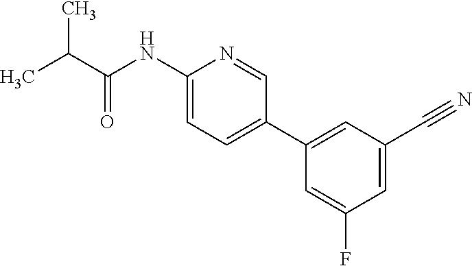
C1(NC(C(C)C)=O)=CC=C(C2=CC(C#N)=CC(F)=C2)C=N1
